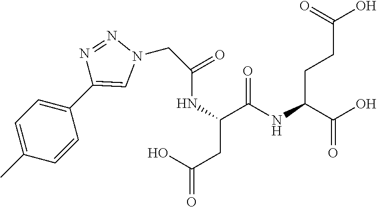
C(C(C(O)=O)NC(=O)C(CC(O)=O)NC(=O)CN1N=NC(C2=CC=C(C)C=C2)=C1)CC(=O)O
